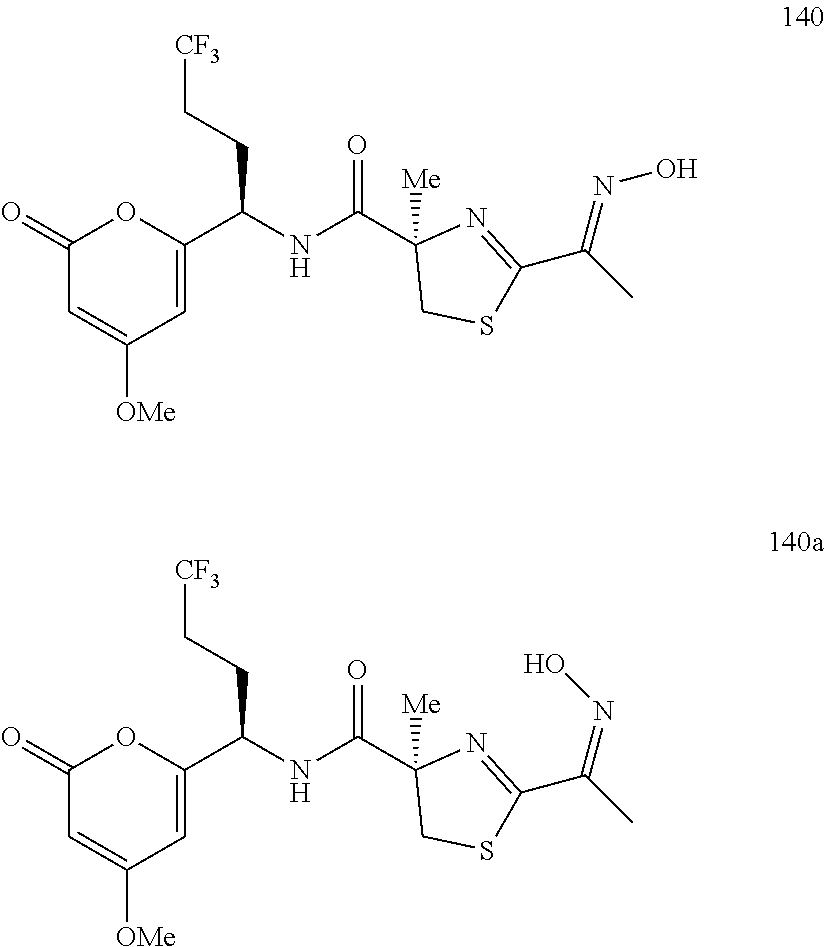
C1(=O)C=C([OMe])C=C(C(NC(C2([Me])CSC(C(C)=NO)=N2)=O)CC[CF3])O1.C1(=O)C=C([OMe])C=C(C(NC(C2([Me])CSC(C(C)=NO)=N2)=O)CC[CF3])O1
